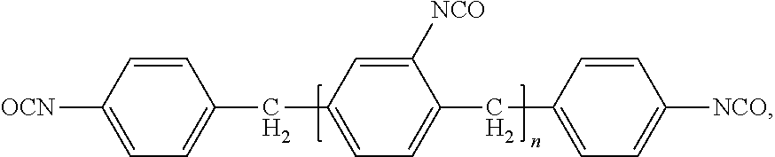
C1=CC([OCN])=CC=C1CC1=CC=C(CC2=CC=C([NCO])C=C2)C([NCO])=C1
